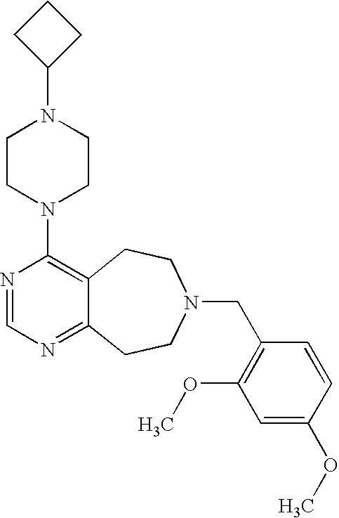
C1CC(N2CCN(C3=C4C(=NC=N3)CCN(CC3=C(OC)C=C(OC)C=C3)CC4)CC2)C1
